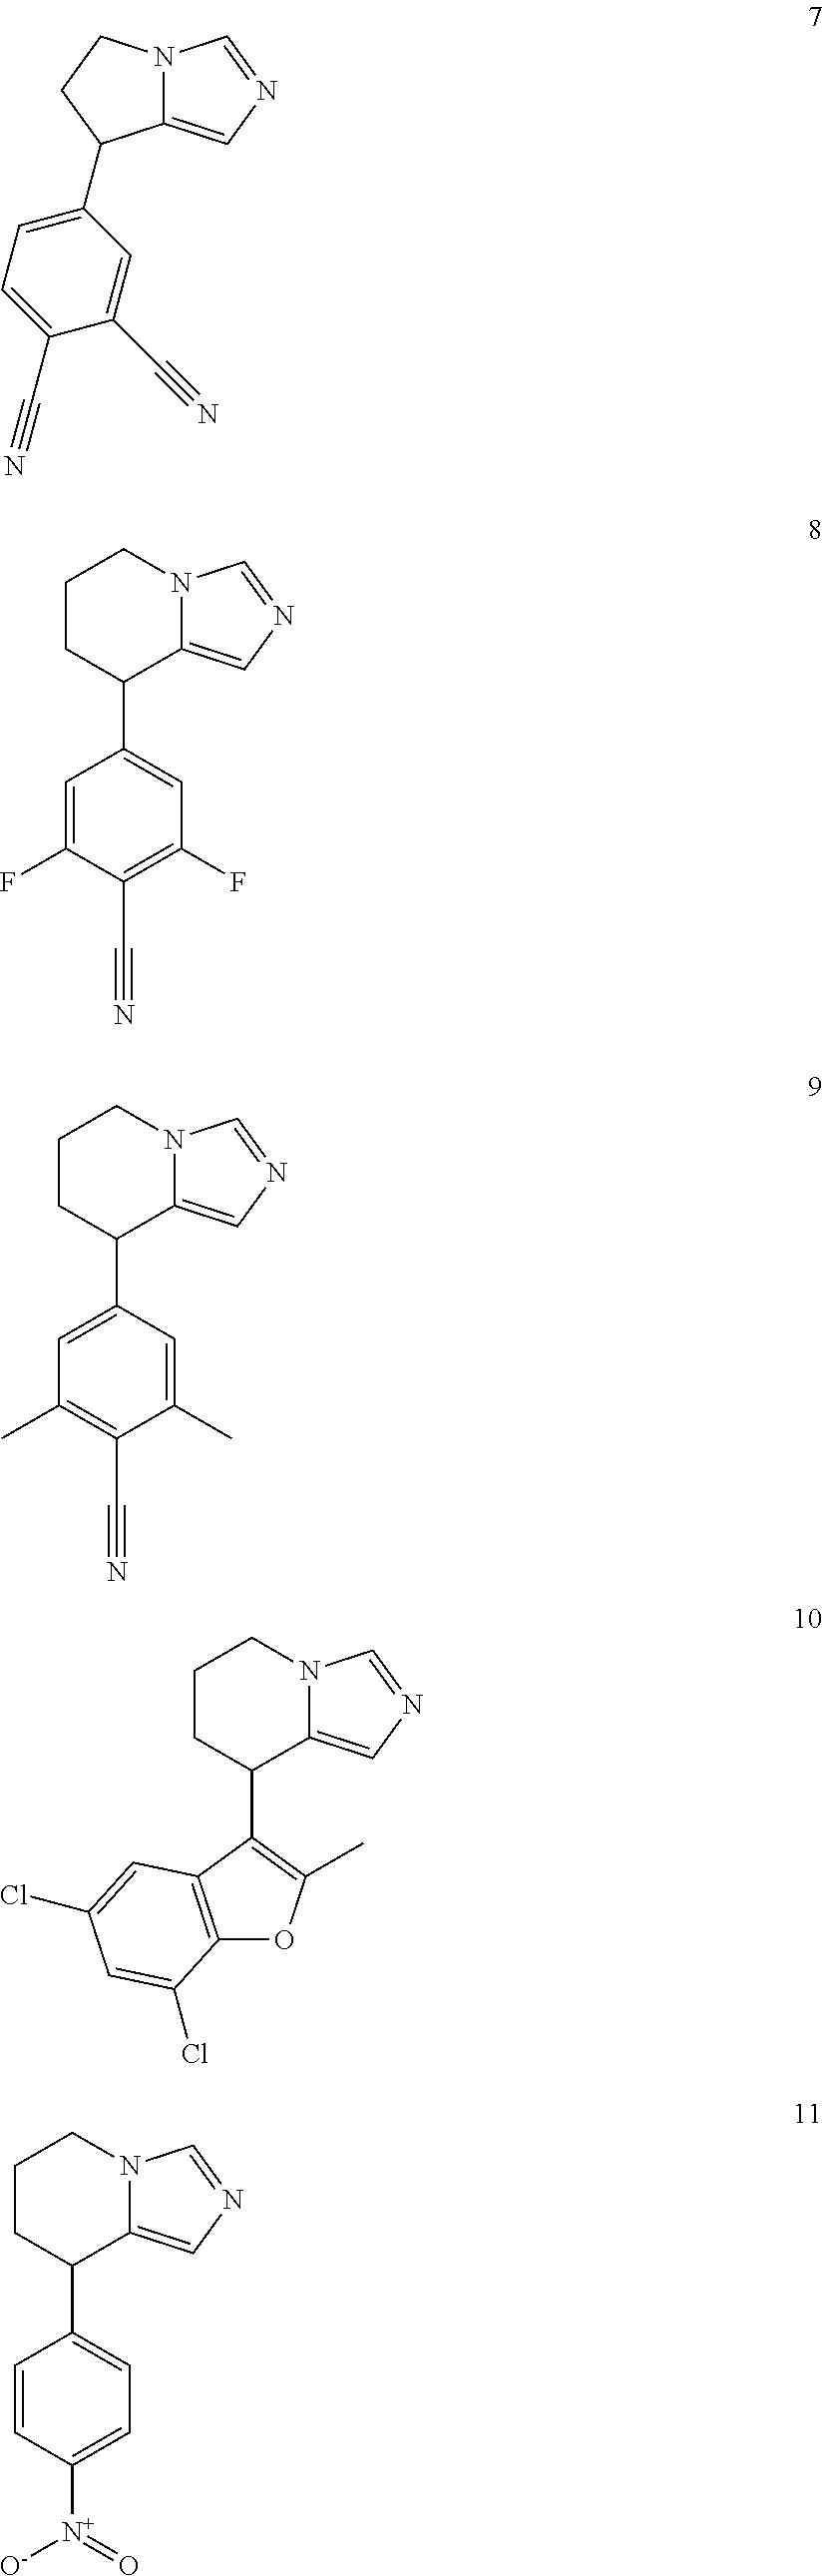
C12=CN=CN1CCC2C1=CC=C(C#N)C(C#N)=C1.C1CC(C2=CC(F)=C(C#N)C(F)=C2)C2=CN=CN2C1.C1CC(C2=CC(C)=C(C#N)C(C)=C2)C2=CN=CN2C1.C1CC(C2=C(C)OC3=C2C=C(Cl)C=C3Cl)C2=CN=CN2C1.C1CC(C2=CC=C([N+](=O)[O-])C=C2)C2=CN=CN2C1
